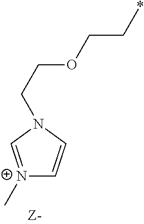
[N+]1(C)=CN(CCOCC*)C=C1
